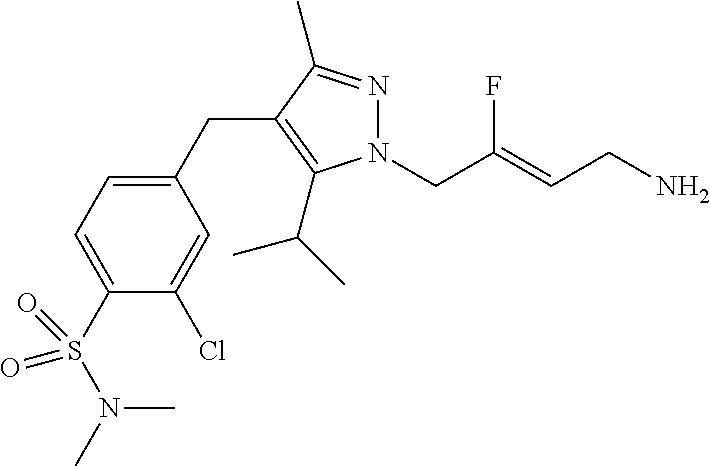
N1(CC(=CCN)F)N=C(C)C(CC2=CC=C(S(=O)(N(C)C)=O)C(Cl)=C2)=C1C(C)C
